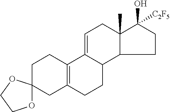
C1C2(CC3=C(C1)C1=CCC4(C)C(C1CC3)CCC4(O)[C2F5])OCCO2
